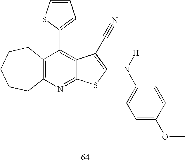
C12=C(N=C3C(=C1C1=CC=CS1)C(C#N)=C(N(C1=CC=C(OC)C=C1)[H])S3)CCCCC2
